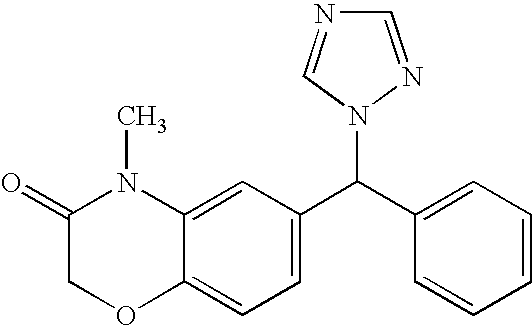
C1(=O)COC2=CC=C(C(C3=CC=CC=C3)N3C=NC=N3)C=C2N1C
